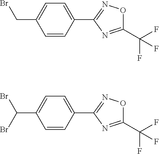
C1=CC(C2=NOC(C(F)(F)F)=N2)=CC=C1CBr.C1=CC(C2=NOC(C(F)(F)F)=N2)=CC=C1C(Br)Br
